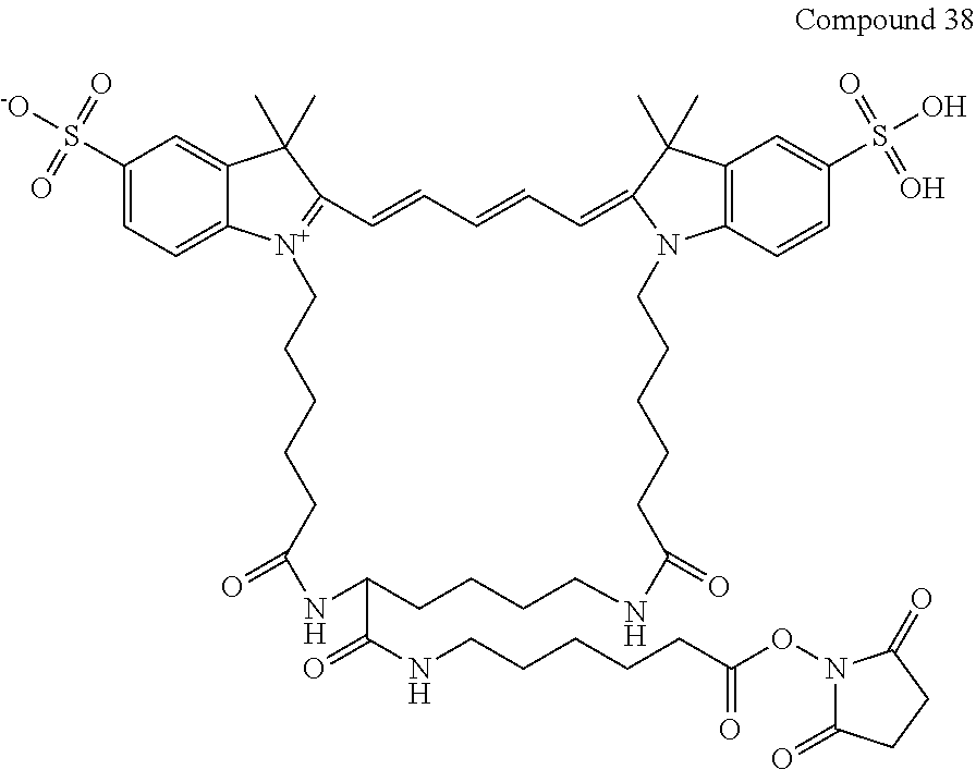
C1(S([-O])(=O)=O)=CC=C2C(=C1)C(C)(C)C1=[N+]2CCCCCC(=O)NC(C(NCCCCCC(ON2C(=O)CCC2=O)=O)=O)CCCCNC(=O)CCCCCN2C3=C(C=C(S(O)(=O)=O)C=C3)C(C)(C)C2=CC=CC=C1
